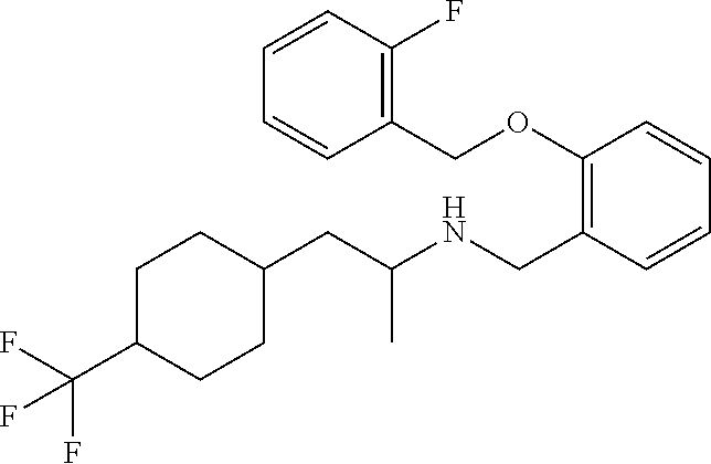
C1(CC(NCC2=C(OCC3=C(F)C=CC=C3)C=CC=C2)C)CCC(C(F)(F)F)CC1
